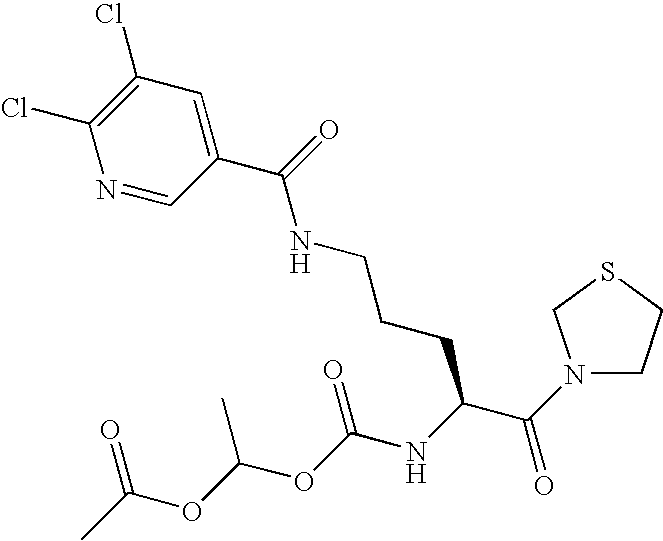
N1(C(C(NC(OC(OC(C)=O)C)=O)CCCNC(=O)C2=CC(Cl)=C(Cl)N=C2)=O)CCSC1
